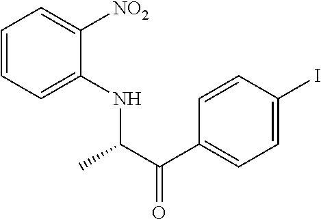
C1=CC=C(NC(C(C2=CC=C(I)C=C2)=O)C)C([NO2])=C1
